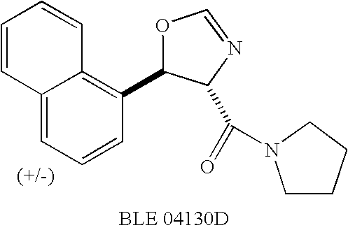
C1(C2=C3C(=CC=C2)C=CC=C3)OC=NC1C(=O)N1CCCC1
